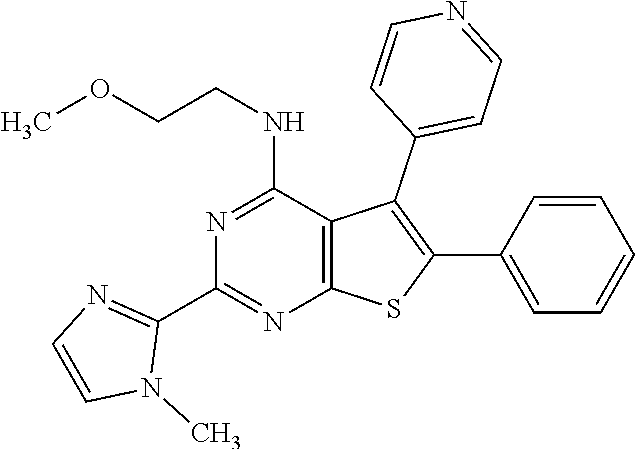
C12=C(C(NCCOC)=NC(C3=NC=CN3C)=N1)C(C1=CC=NC=C1)=C(C1=CC=CC=C1)S2
